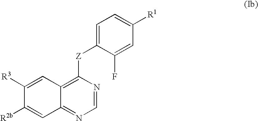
C1([R3])=CC2=C([Z]C3=CC=C([R1])C=C3F)N=CN=C2C=C1[R2b]
